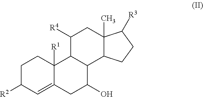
C1C([R2])C=C2C([R1])(C1)C1C(C(O)C2)C2C(C)(CC1[R4])C([R3])CC2
